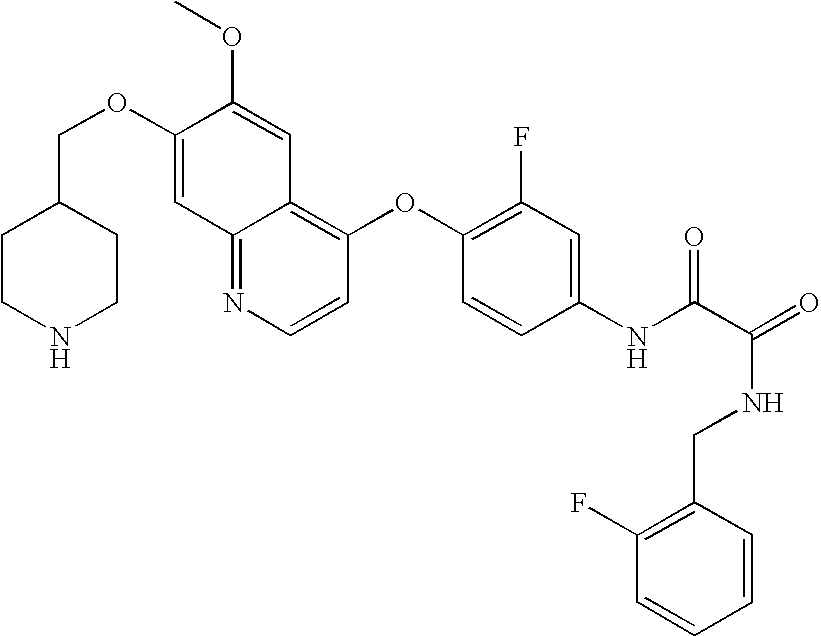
C(OC1=CC2=NC=CC(OC3=C(F)C=C(NC(C(=O)NCC4=C(F)C=CC=C4)=O)C=C3)=C2C=C1OC)C1CCNCC1
